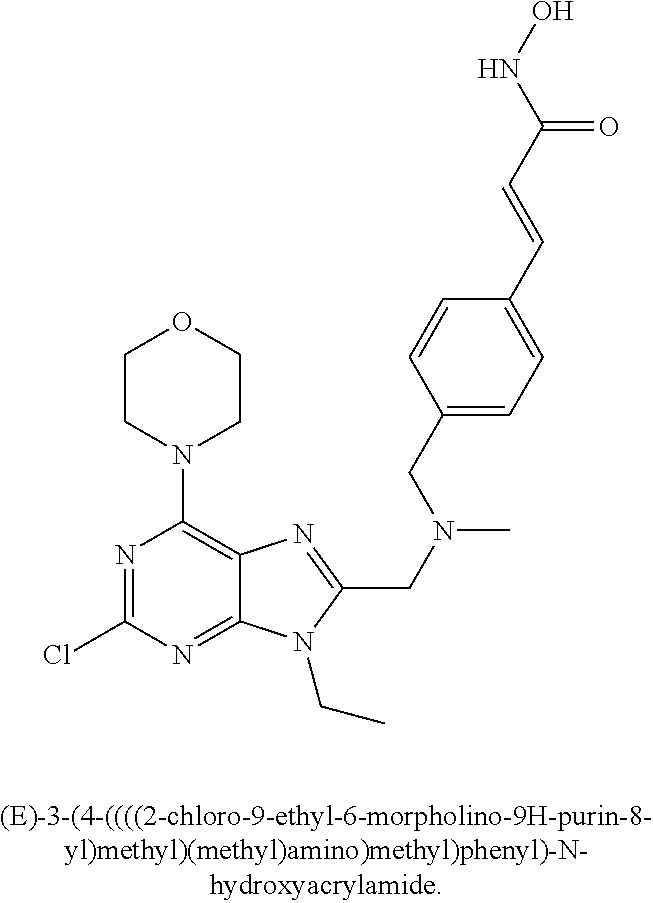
ClC1=NC(N2CCOCC2)=C2C(=N1)N(CC)C(CN(C)CC1=CC=C(C=CC(NO)=O)C=C1)=N2
